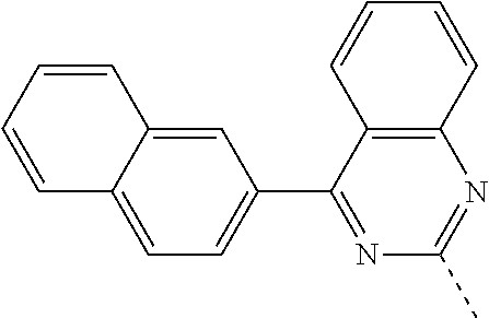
C12=CC=C(C3=NC(C)=NC4=C3C=CC=C4)C=C1C=CC=C2
